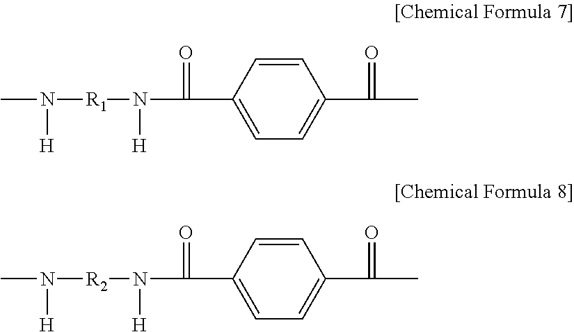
C1=CC(C(N([R1]N(C)[H])[H])=O)=CC=C1C(C)=O.C1=CC(C(N([R2]N(C)[H])[H])=O)=CC=C1C(C)=O
